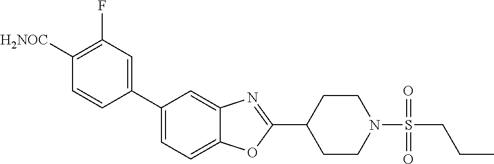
C1([H2NOC])=C(F)C=C(C2=CC=C3C(=C2)N=C(C2CCN(S(CCC)(=O)=O)CC2)O3)C=C1
